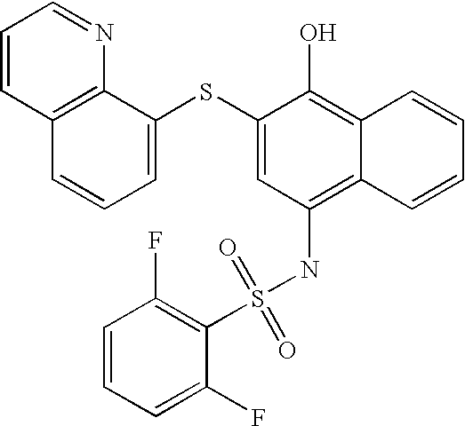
C1=CC2=C(N=C1)C(SC1=CC(NS(C3=C(F)C=CC=C3F)(=O)=O)=C3C(=C1O)C=CC=C3)=CC=C2
